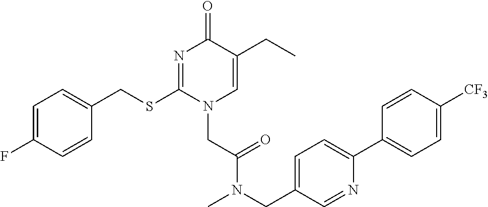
C1=C(F)C=CC(CSC2=NC(=O)C(CC)=CN2CC(=O)N(CC2=CC=C(C3=CC=C([CF3])C=C3)N=C2)C)=C1
